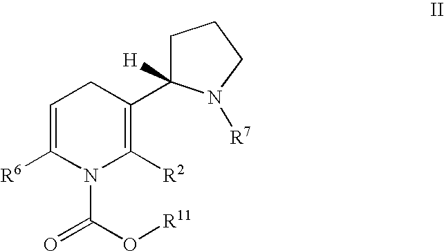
[R6]C1=CCC(C2([H])N([R7])CCC2)=C([R2])N1C(O[R11])=O
